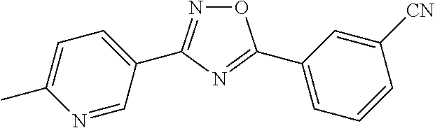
O1N=C(C2=CC=C(C)N=C2)N=C1C1=CC=CC([CN])=C1
